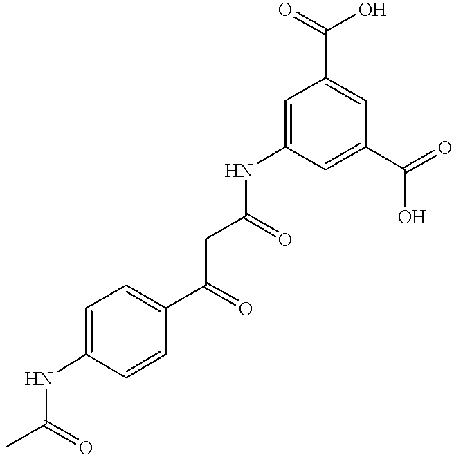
C1=C(NC(CC(C2=CC=C(NC(C)=O)C=C2)=O)=O)C=C(C(=O)O)C=C1C(=O)O
